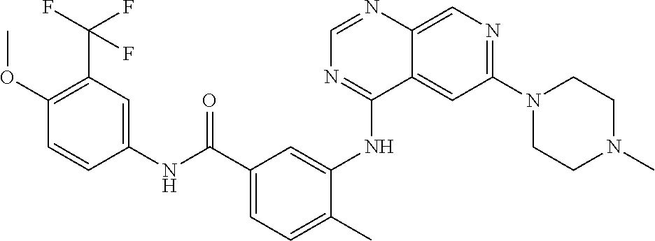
C1=NC2=CN=C(N3CCN(C)CC3)C=C2C(NC2=CC(C(NC3=CC(C(F)(F)F)=C(OC)C=C3)=O)=CC=C2C)=N1
